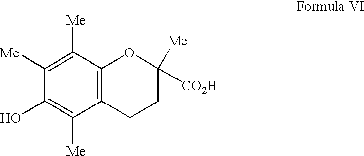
C1([Me])=C([Me])C2=C(C([Me])=C1O)CCC([Me])([CO2H])O2
